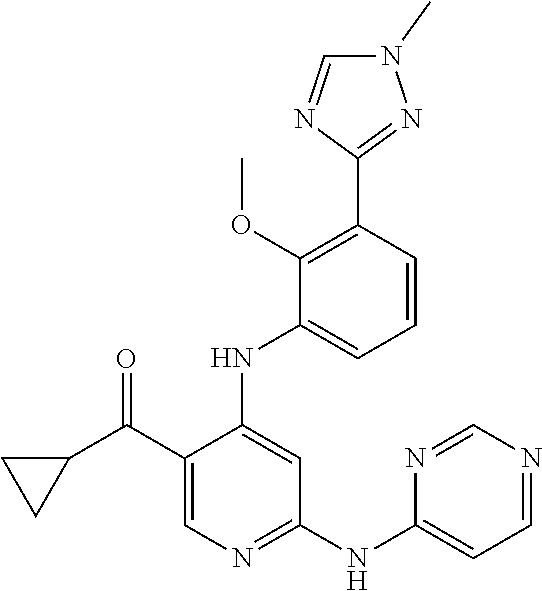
C1(C(C2CC2)=O)=CN=C(NC2=CC=NC=N2)C=C1NC1=CC=CC(C2=NN(C)C=N2)=C1OC
